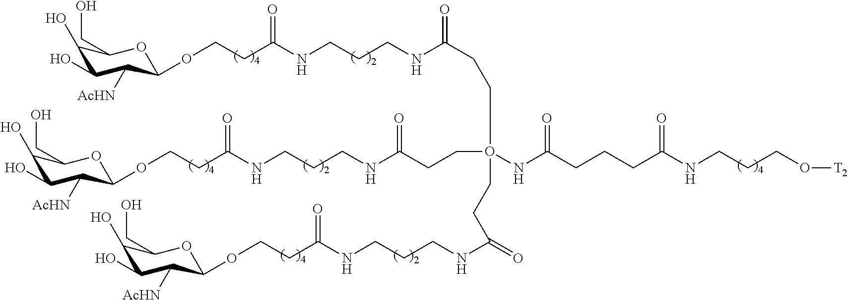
O([T2])CCCNC(CCCC(NO(CCC(NCCCNC(CCOC1C([AcHN])C(O)C(O)C(CO)O1)=O)=O)(CCC(=O)NCCCNC(CCOC1C([AcHN])C(O)C(O)C(CO)O1)=O)CCC(NCCCNC(CCOC1C([AcHN])C(O)C(O)C(CO)O1)=O)=O)=O)=O
